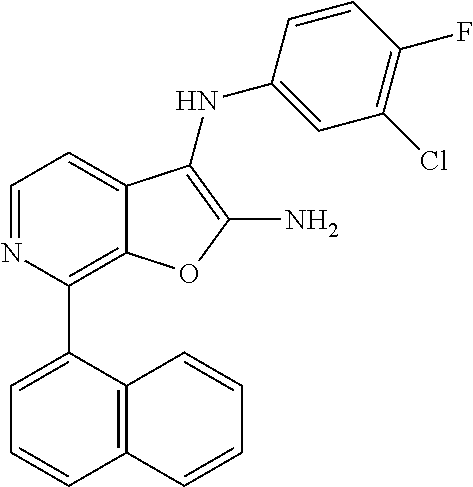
C12=C(C3=CC=CC4=C3C=CC=C4)N=CC=C1C(NC1=CC(Cl)=C(F)C=C1)=C(N)O2
